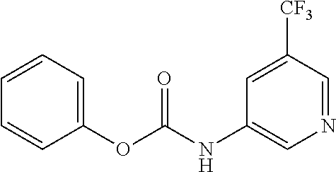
C1=CC(OC(NC2=CN=CC([CF3])=C2)=O)=CC=C1
